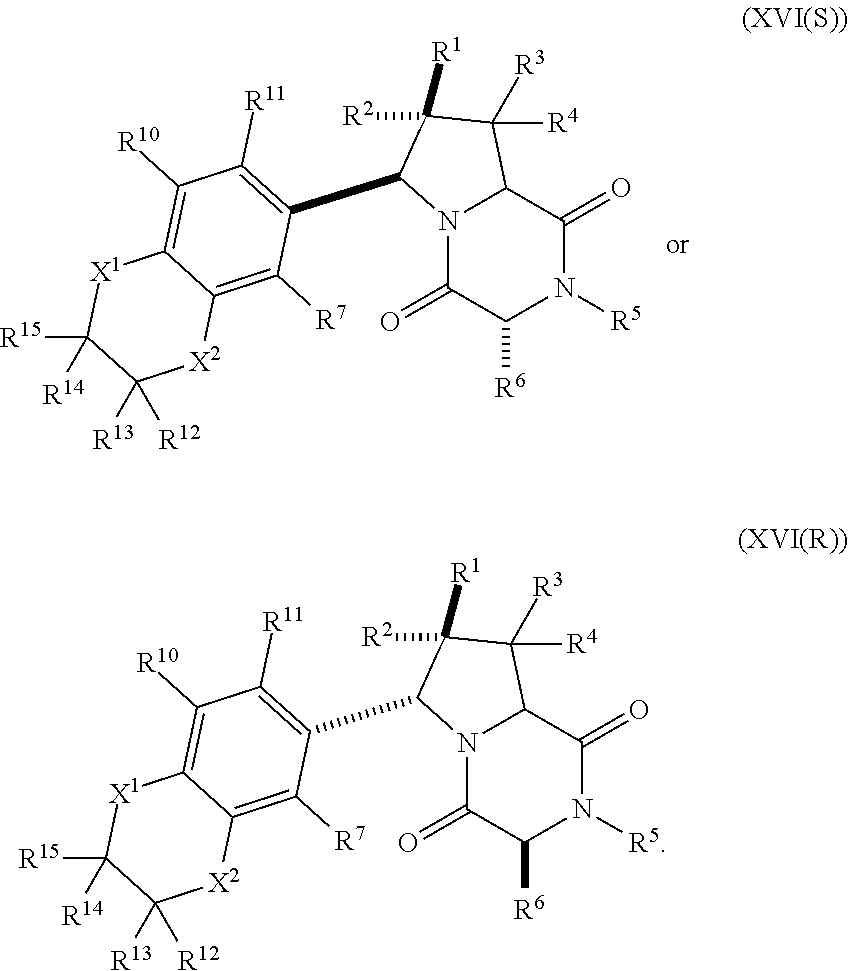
N12C(=O)C([R6])N([R5])C(=O)C1C([R4])([R3])C([R1])([R2])C2C1=C([R11])C([R10])=C2C(=C1[R7])[X2]C([R13])([R12])C([R15])([R14])[X1]2.N12C(=O)C([R6])N([R5])C(=O)C1C([R4])([R3])C([R1])([R2])C2C1=C([R11])C([R10])=C2C(=C1[R7])[X2]C([R13])([R12])C([R15])([R14])[X1]2
